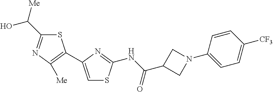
C1=C(C2=C([Me])N=C(C(O)[Me])S2)N=C(NC(C2CN(C3=CC=C([CF3])C=C3)C2)=O)S1
